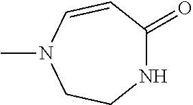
N1C(=O)C=CN(C)CC1
